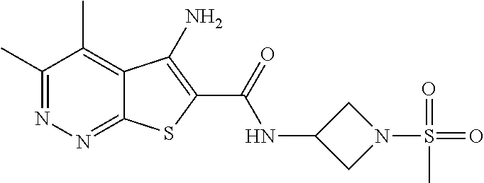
C1(C)=NN=C2C(=C1C)C(N)=C(C(=O)NC1CN(S(=O)(=O)C)C1)S2
